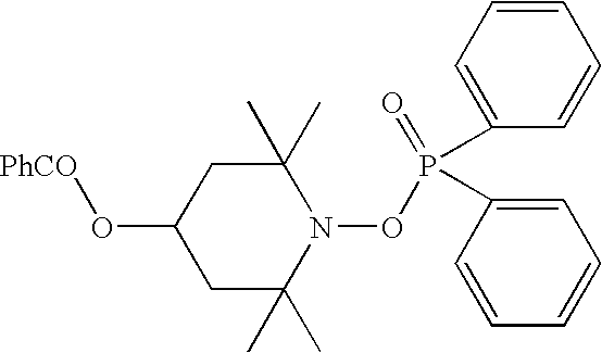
C1C(C)(C)N(OP(=O)(C2=CC=CC=C2)C2=CC=CC=C2)C(C)(C)CC1O[PhCO]
